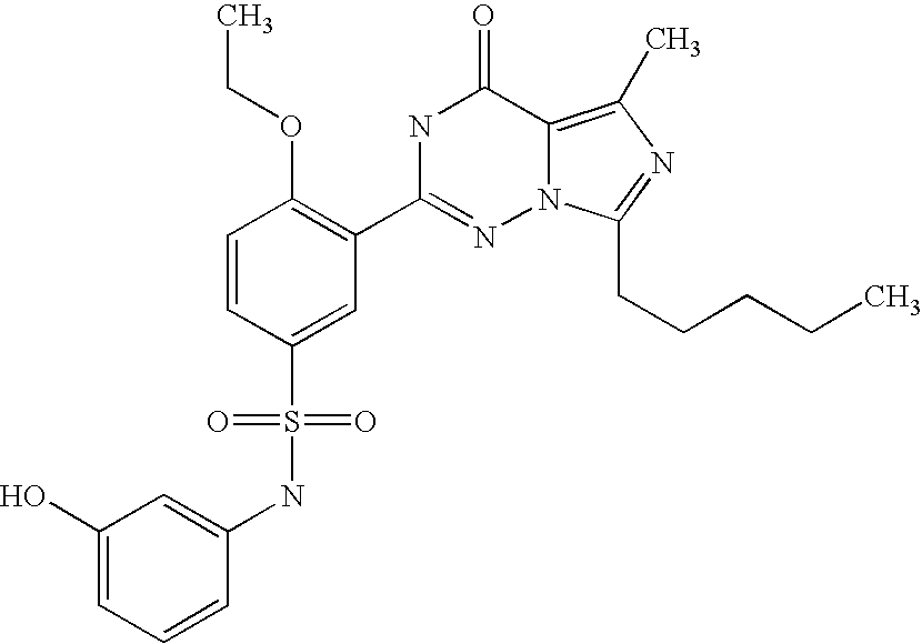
C1=CC(S(NC2=CC(O)=CC=C2)(=O)=O)=CC(C2=NN3C(=C(C)N=C3CCCCC)C(=O)N2)=C1OCC
